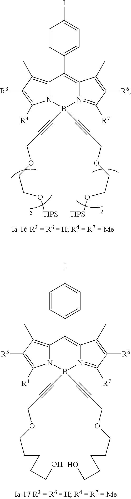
C1=CC(C2=C3N(=C([R7])C([R6])=C3C)B(C#CCOCCO[TIPS])(C#CCOCCO[TIPS])N3C2=C(C)C([R3])=C3[R4])=CC=C1I.C1=CC(C2=C3N(=C([R7])C([R6])=C3C)B(C#CCOCCCCCO)(C#CCOCCCCCO)N3C2=C(C)C([R3])=C3[R4])=CC=C1I
